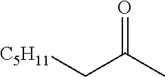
C([C5H11])C(C)=O
